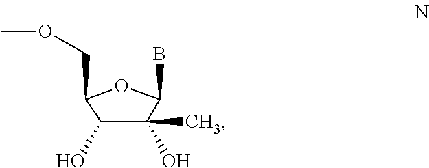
C1(O)C(C)(O)C(B)OC1COC
